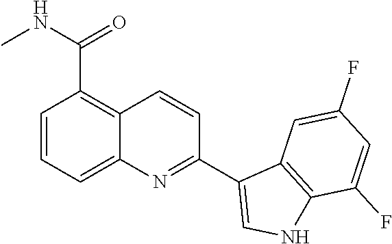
C1=CC=C2C(=C1C(NC)=O)C=CC(C1=CNC3=C1C=C(F)C=C3F)=N2
